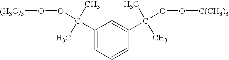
C1(C(OO[(H3C)3])(C)C)=CC=CC(C(OO[C(CH3)3])(C)C)=C1
